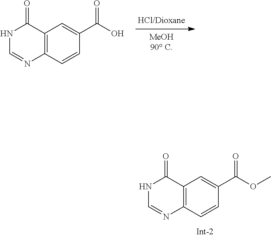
N1C=NC2=C(C1=O)C=C(C(O)=O)C=C2.[MeOH90 C].N1C=NC2=C(C1=O)C=C(C(OC)=O)C=C2
